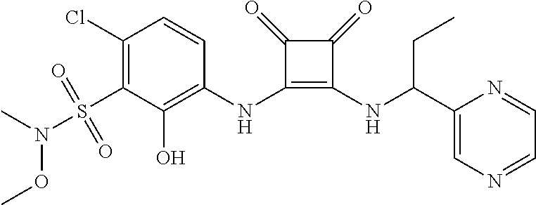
C1(Cl)=C(S(=O)(=O)N(OC)C)C(O)=C(NC2=C(NC(C3=CN=CC=N3)CC)C(=O)C2=O)C=C1
